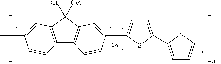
C12=C(C([Oct])([Oct])C3=C1C=CC(C1=CC=C(C4=CC=C(C)S4)S1)=C3)C=C(C)C=C2
